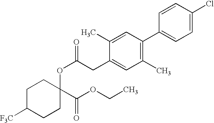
C1C([F3C])CCC(OC(=O)CC2=CC(C)=C(C3=CC=C(Cl)C=C3)C=C2C)(C(OCC)=O)C1
